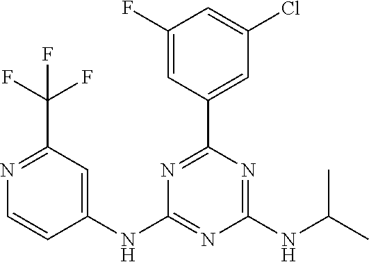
C1(NC2=NC(NC(C)C)=NC(C3=CC(Cl)=CC(F)=C3)=N2)=CC(C(F)(F)F)=NC=C1
